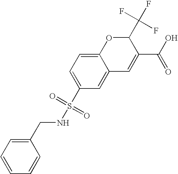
C1(C(O)=O)=CC2=CC(S(NCC3=CC=CC=C3)(=O)=O)=CC=C2OC1C(F)(F)F
